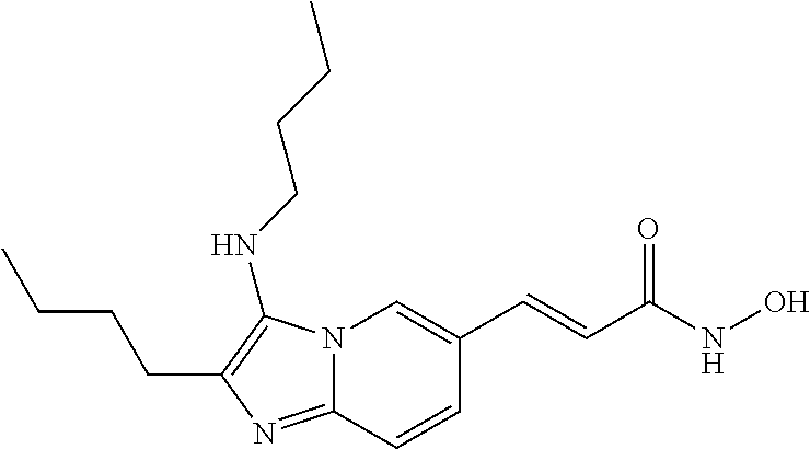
N12C(=NC(CCCC)=C1NCCCC)C=CC(C=CC(NO)=O)=C2
